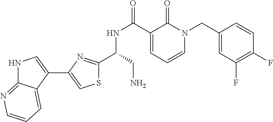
N1C2=NC=CC=C2C(C2=CSC(C(CN)NC(=O)C3=CC=CN(CC4=CC(F)=C(F)C=C4)C3=O)=N2)=C1
